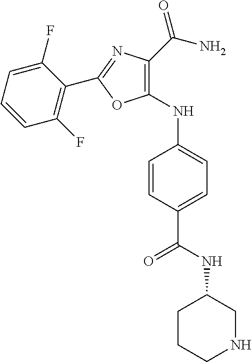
C1=CC(C(=O)NC2CCCNC2)=CC=C1NC1=C(C(N)=O)N=C(C2=C(F)C=CC=C2F)O1
